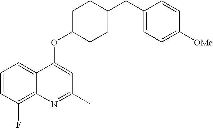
C1=CC(F)=C2C(=C1)C(OC1CCC(CC3=CC=C([OMe])C=C3)CC1)=CC(C)=N2
